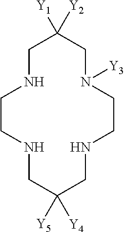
N1CC([Y1])([Y2])CN([Y3])CCNCC([Y5])([Y4])CNCC1
